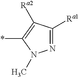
N1=C([Ra1])C([Ra2])=C(*)N1C
